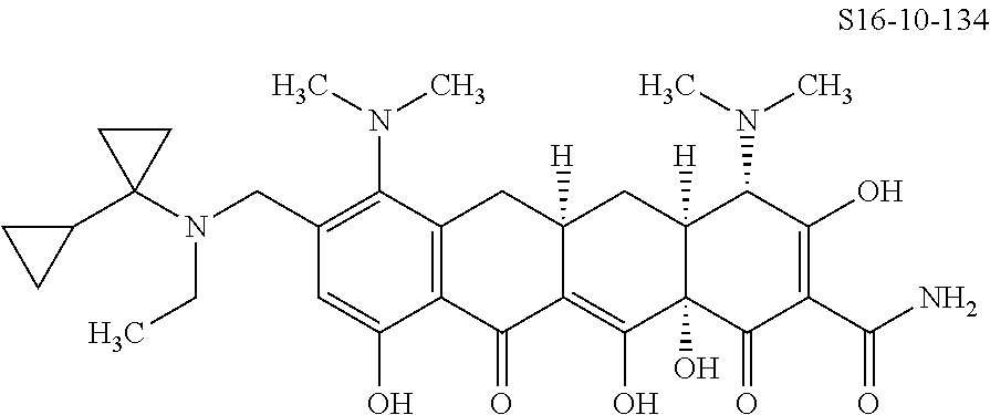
C1(CN(C2(C3CC3)CC2)CC)=C(N(C)C)C2=C(C(O)=C1)C(=O)C1=C(O)C3(O)C([H])(CC1([H])C2)C(N(C)C)C(O)=C(C(N)=O)C3=O
